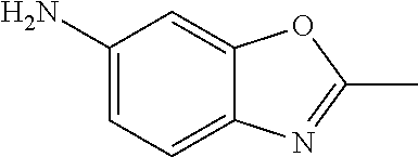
C1(N)=CC=C2C(=C1)OC(C)=N2
